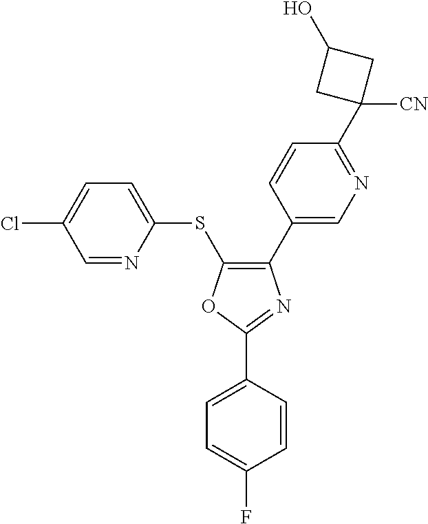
C1=NC(SC2=C(C3=CN=C(C4([CN])CC(O)C4)C=C3)N=C(C3=CC=C(F)C=C3)O2)=CC=C1Cl
